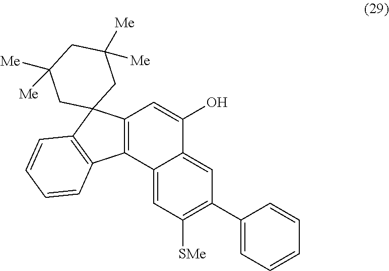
C1=C2C3=C(C=C(O)C2=CC(C2=CC=CC=C2)=C1[SMe])C1(C2=C3C=CC=C2)CC([Me])([Me])CC([Me])([Me])C1
